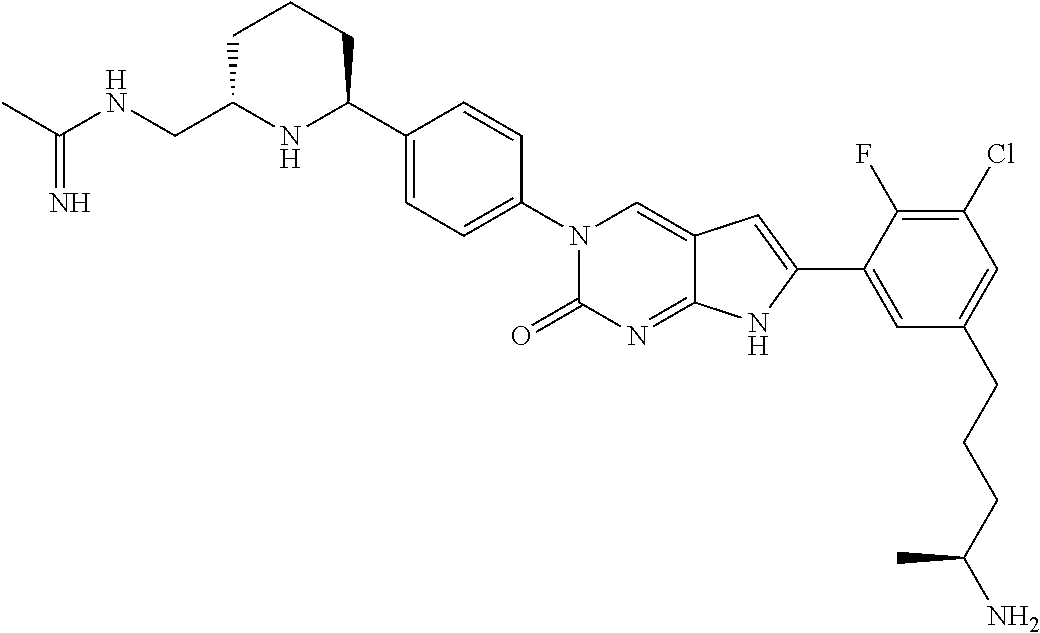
C1C(CNC(C)=N)NC(C2=CC=C(N3C(=O)N=C4C(=C3)C=C(C3=CC(CCCC(N)C)=CC(Cl)=C3F)N4)C=C2)CC1
